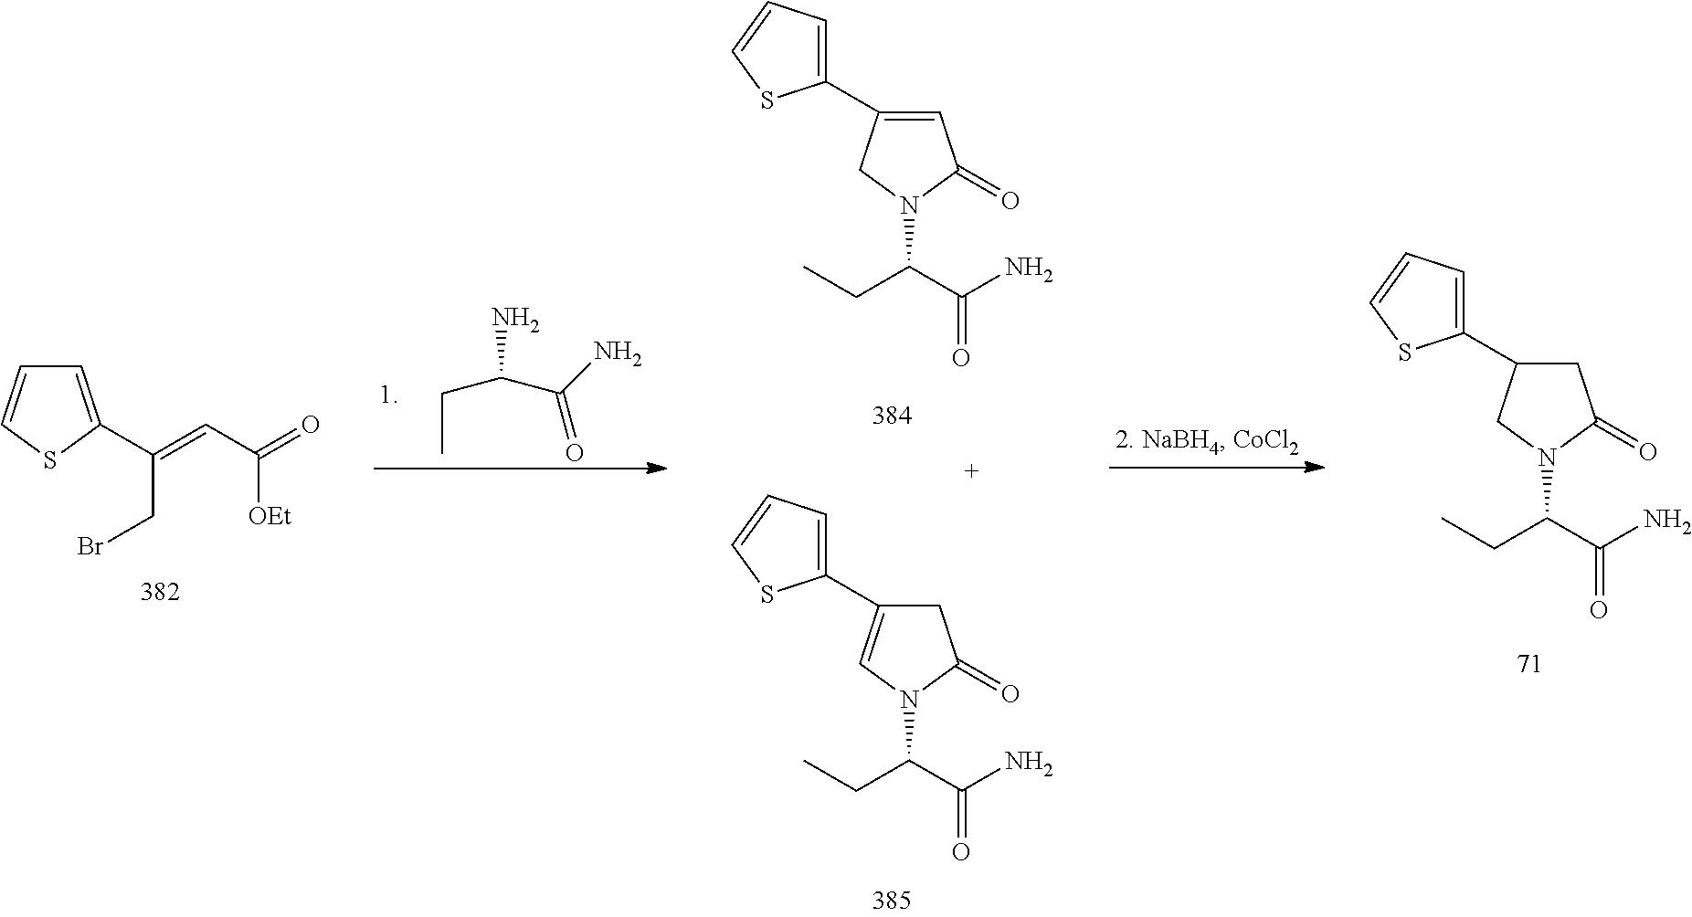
C1C(=O)N(C(C(N)=O)CC)CC1C1=CC=CS1.C1=CSC(C(=CC(=O)[OEt])CBr)=C1.C(C(=O)N)(N)CC.C1C(=O)N(C(C(N)=O)CC)C=C1C1=CC=CS1.C1=C(C2=CC=CS2)CN(C(C(N)=O)CC)C1=O
